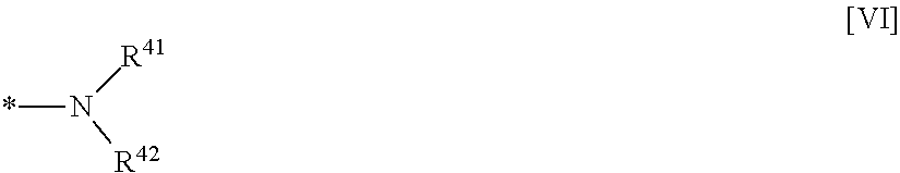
*N([R41])[R42]
